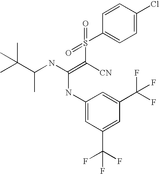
C1(NC(NC(C(C)(C)C)C)=C([CN])S(=O)(=O)C2=CC=C(Cl)C=C2)=CC(C(F)(F)F)=CC(C(F)(F)F)=C1
